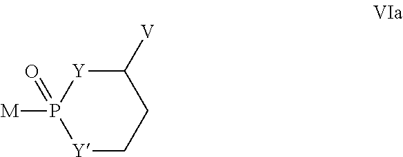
C1([V])[Y]P([M])(=O)[Y]CC1
